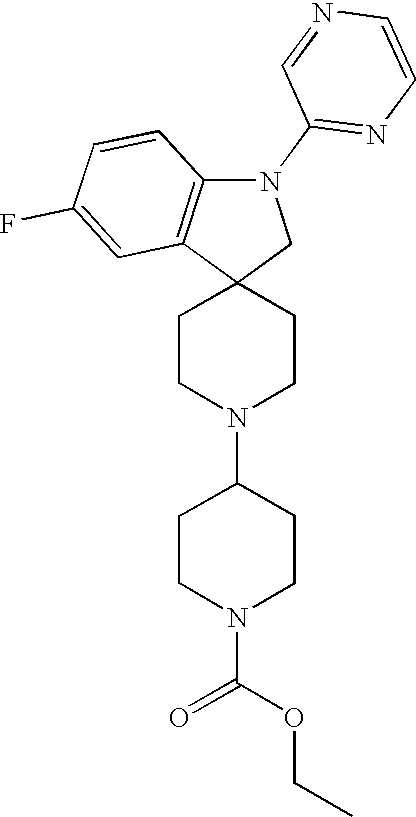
C1CN(C2CCN(C(OCC)=O)CC2)CCC12CN(C1=NC=CN=C1)C1=C2C=C(F)C=C1
